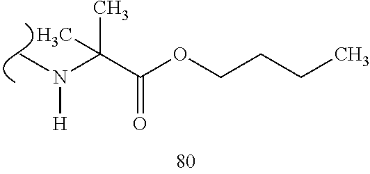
C(C(OCCCC)=O)(C)(N([H])C)C
